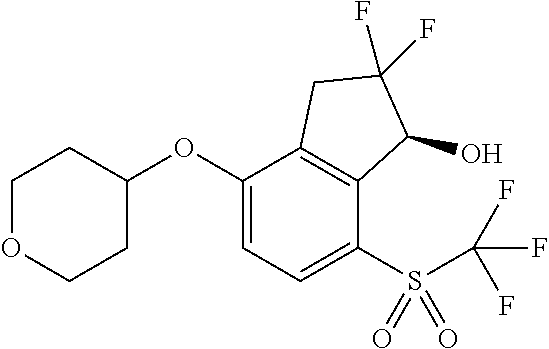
O(C1=CC=C(S(C(F)(F)F)(=O)=O)C2=C1CC(F)(F)C2O)C1CCOCC1
